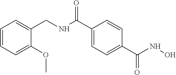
C1=CC=C(OC)C(CNC(C2=CC=C(C(NO)=O)C=C2)=O)=C1
